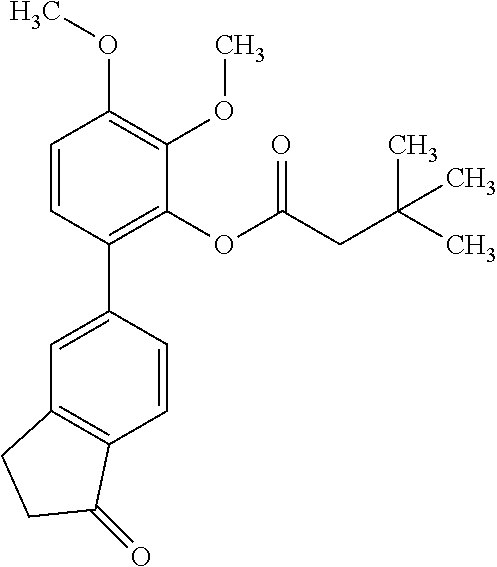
C1=CC(C2=CC3=C(C=C2)C(=O)CC3)=C(OC(CC(C)(C)C)=O)C(OC)=C1OC
